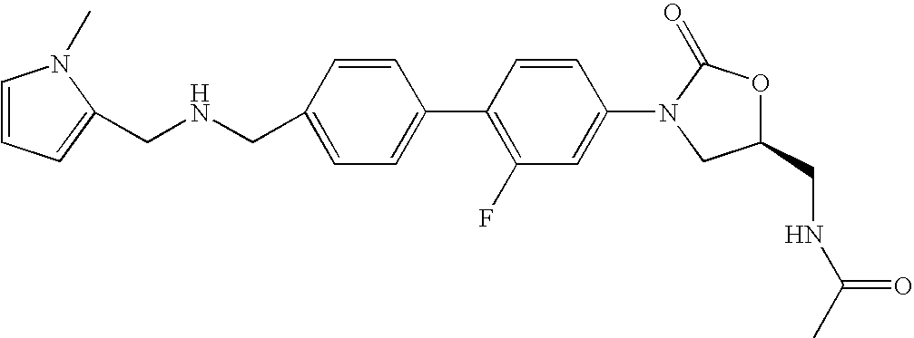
C1=C(CNCC2=CC=CN2C)C=CC(C2=C(F)C=C(N3CC(CNC(C)=O)OC3=O)C=C2)=C1
